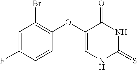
C1=CC(OC2=CNC(=S)NC2=O)=C(Br)C=C1F
